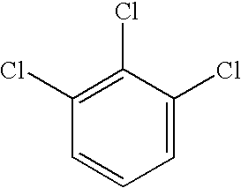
C1(Cl)=C(Cl)C(Cl)=CC=C1
